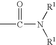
CC(N([R1])[R1])=O
